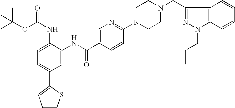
C1=C(C(NC2=CC(C3=CC=CS3)=CC=C2NC(OC(C)(C)C)=O)=O)C=CC(N2CCN(CC3=NN(CCC)C4=C3C=CC=C4)CC2)=N1
